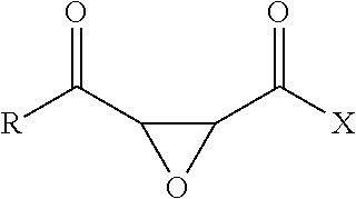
[R]C(C1OC1C([X])=O)=O
